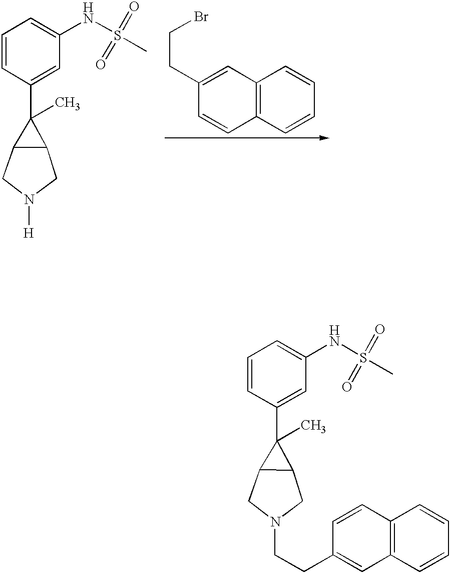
C12=C(C=CC=C1)C=CC(CCBr)=C2.C1=CC(C2(C)C3C2CN([H])C3)=CC(NS(C)(=O)=O)=C1.C1=CC(C2(C)C3C2CN(CCC2=CC4=C(C=CC=C4)C=C2)C3)=CC(NS(C)(=O)=O)=C1
